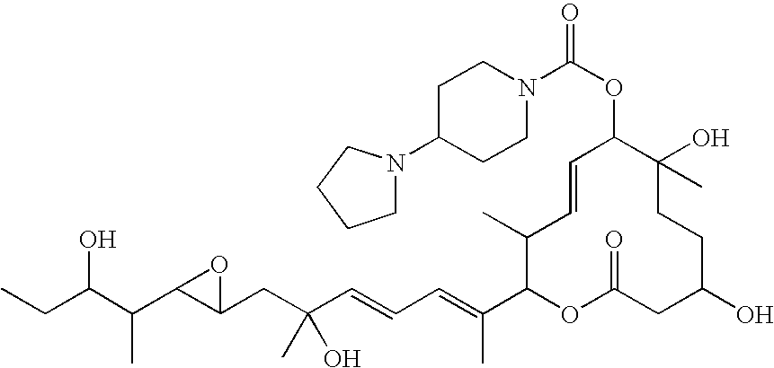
OC(C(C)C1C(CC(O)(C)C=CC=C(C)C2OC(=O)CC(O)CCC(C)(O)C(OC(N3CCC(N4CCCC4)CC3)=O)C=CC2C)O1)CC
